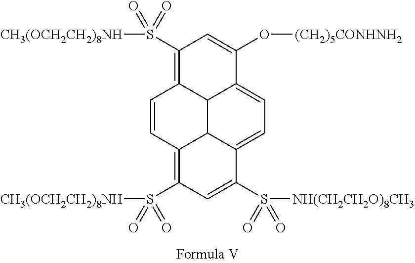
C1(S([CH3(OCH2CH2)8NH])(=O)=O)=C2C3C(=CC=C4C3C(=C(S(=O)(=O)[CH3(OCH2CH2)8NH])C=C4S([NH(CH2CH2O)8CH3])(=O)=O)C=C2)C(O[(CH2)5CONHNH2])=C1
